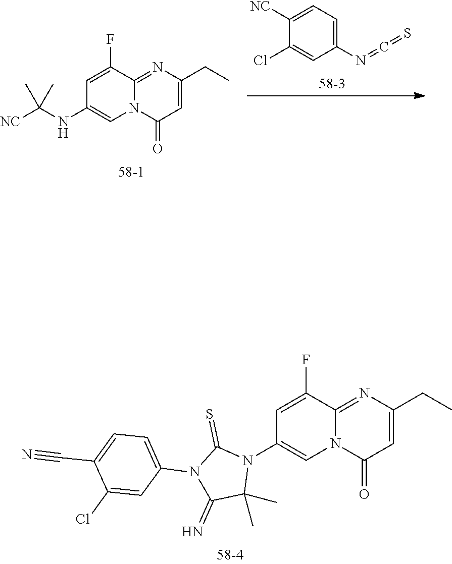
C1=C(F)C2=NC(CC)=CC(=O)N2C=C1N1C(=S)N(C2=CC=C(C#N)C(Cl)=C2)C(=N)C1(C)C.C1=C(F)C2=NC(CC)=CC(=O)N2C=C1NC([NC])(C)C.C1(N=C=S)=CC=C([NC])C(Cl)=C1
